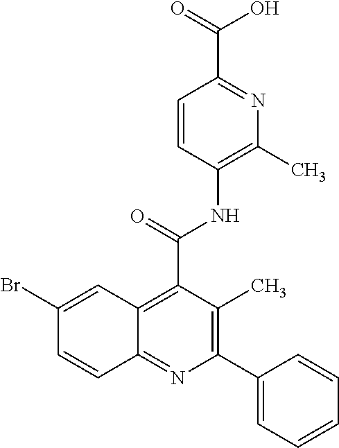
C1=CC(NC(C2=C3C(=NC(C4=CC=CC=C4)=C2C)C=CC(Br)=C3)=O)=C(C)N=C1C(=O)O
